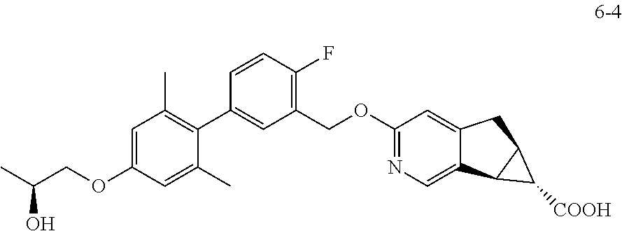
C1=C(OCC(C)O)C=C(C)C(C2=CC(COC3=NC=C4C(=C3)CC3C4C3[COOH])=C(F)C=C2)=C1C
